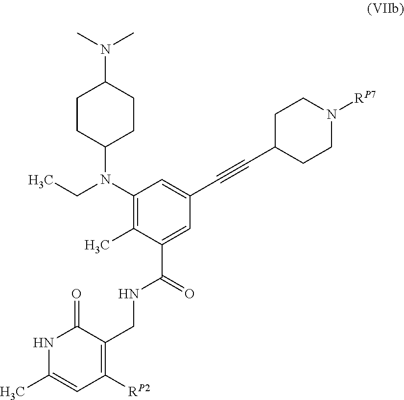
N1C(C)=CC([RP2])=C(CNC(C2=CC(C#CC3CCN([RP7])CC3)=CC(N(CC)C3CCC(N(C)C)CC3)=C2C)=O)C1=O
